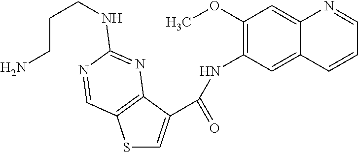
S1C=C(C(NC2=C(OC)C=C3C(=C2)C=CC=N3)=O)C2=C1C=NC(NCCCN)=N2
